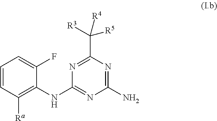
C1(NC2=C([Ra])C=CC=C2F)=NC(N)=NC(C([R4])([R5])[R3])=N1
